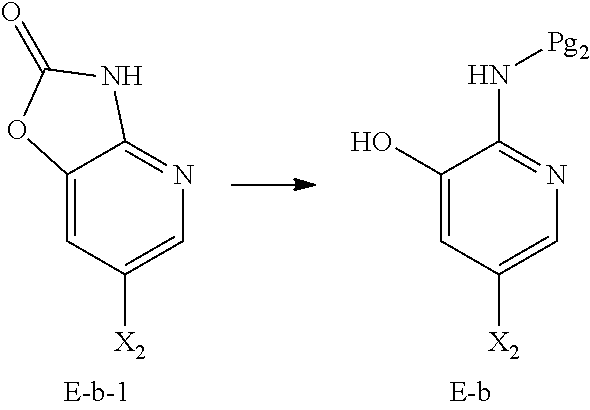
C12=CC([X2])=CN=C1NC(=O)O2.C1(O)=CC([X2])=CN=C1N[Pg2]
